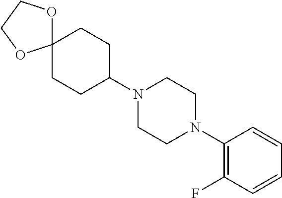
C12(CCC(N3CCN(C4=C(F)C=CC=C4)CC3)CC1)OCCO2
